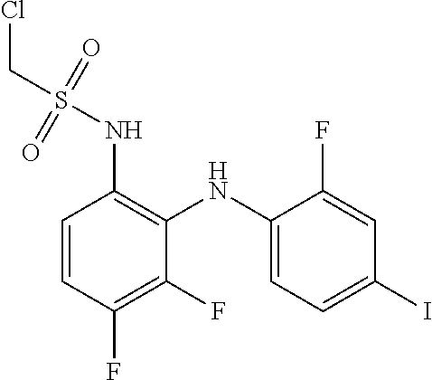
C1=CC(F)=C(F)C(NC2=CC=C(I)C=C2F)=C1NS(CCl)(=O)=O
